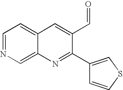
C1=NC=C2C(=C1)C=C(C=O)C(C1=CSC=C1)=N2
